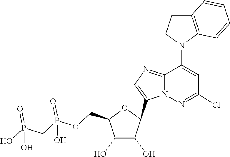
C1(C2C(O)C(O)C(COP(=O)(O)CP(=O)(O)O)O2)=CN=C2C(N3C4=C(CC3)C=CC=C4)=CC(Cl)=NN12
